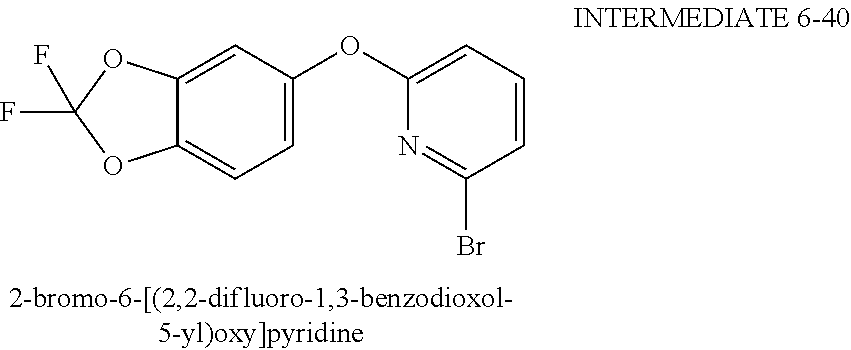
C1=CC=C(OC2=CC=C3C(=C2)OC(F)(F)O3)N=C1Br
